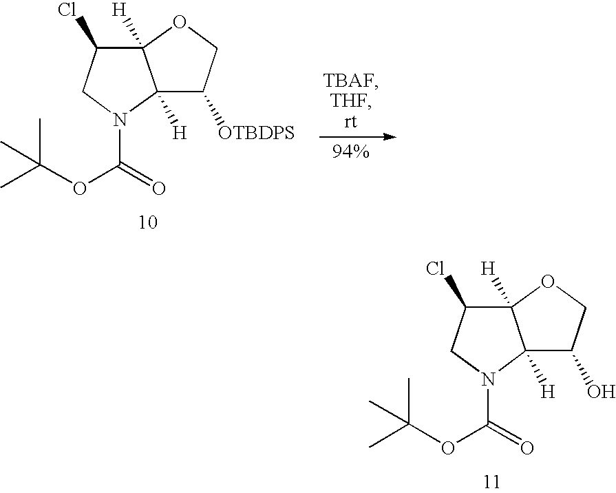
C12([H])C(O)COC1([H])C(Cl)CN2C(=O)OC(C)(C)C.C12([H])C([OTBDPS])COC1([H])C(Cl)CN2C(=O)OC(C)(C)C
